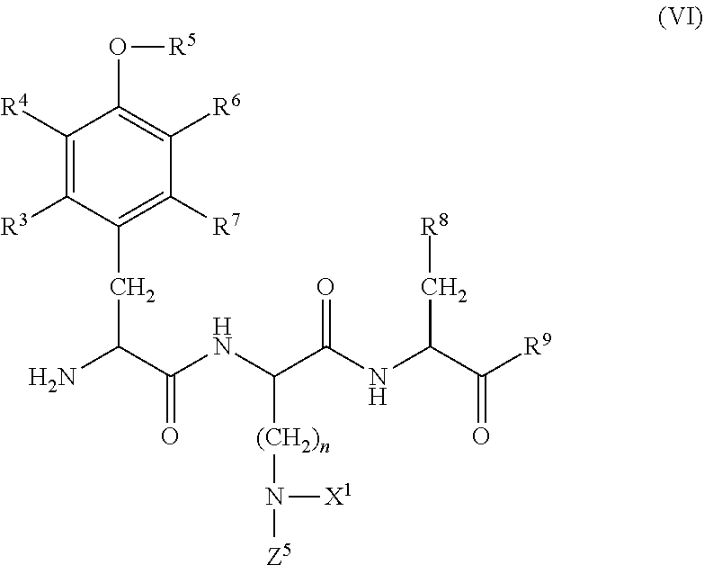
NC(C(NC(C(NC(C([R9])=O)C[R8])=O)[(CH2)n]N([Z5])[X1])=O)CC1=C([R7])C([R6])=C(O[R5])C([R4])=C1[R3]
